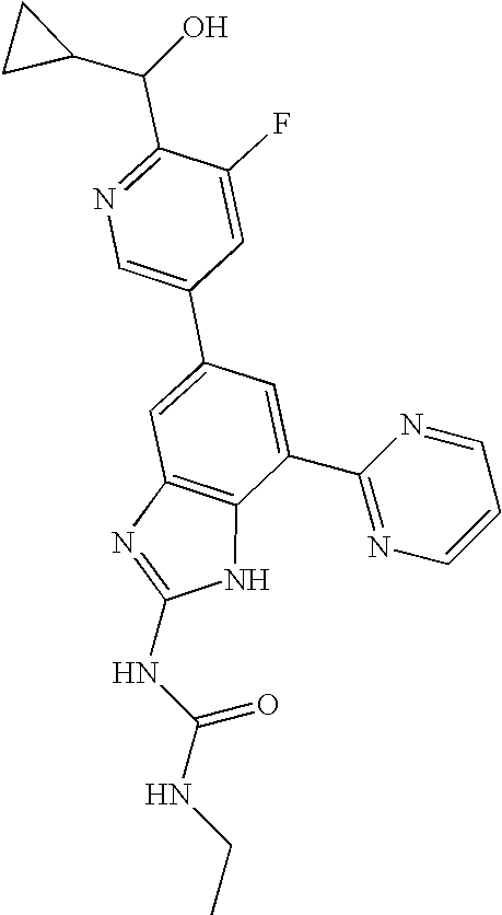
C1=C(C2=CN=C(C(O)C3CC3)C(F)=C2)C=C(C2=NC=CC=N2)C2=C1N=C(NC(NCC)=O)N2
